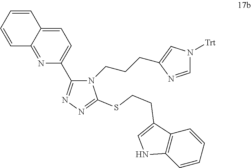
C12=NC(C3=NN=C(SCCC4=CNC5=C4C=CC=C5)N3CCCC3=CN([Trt])C=N3)=CC=C1C=CC=C2
